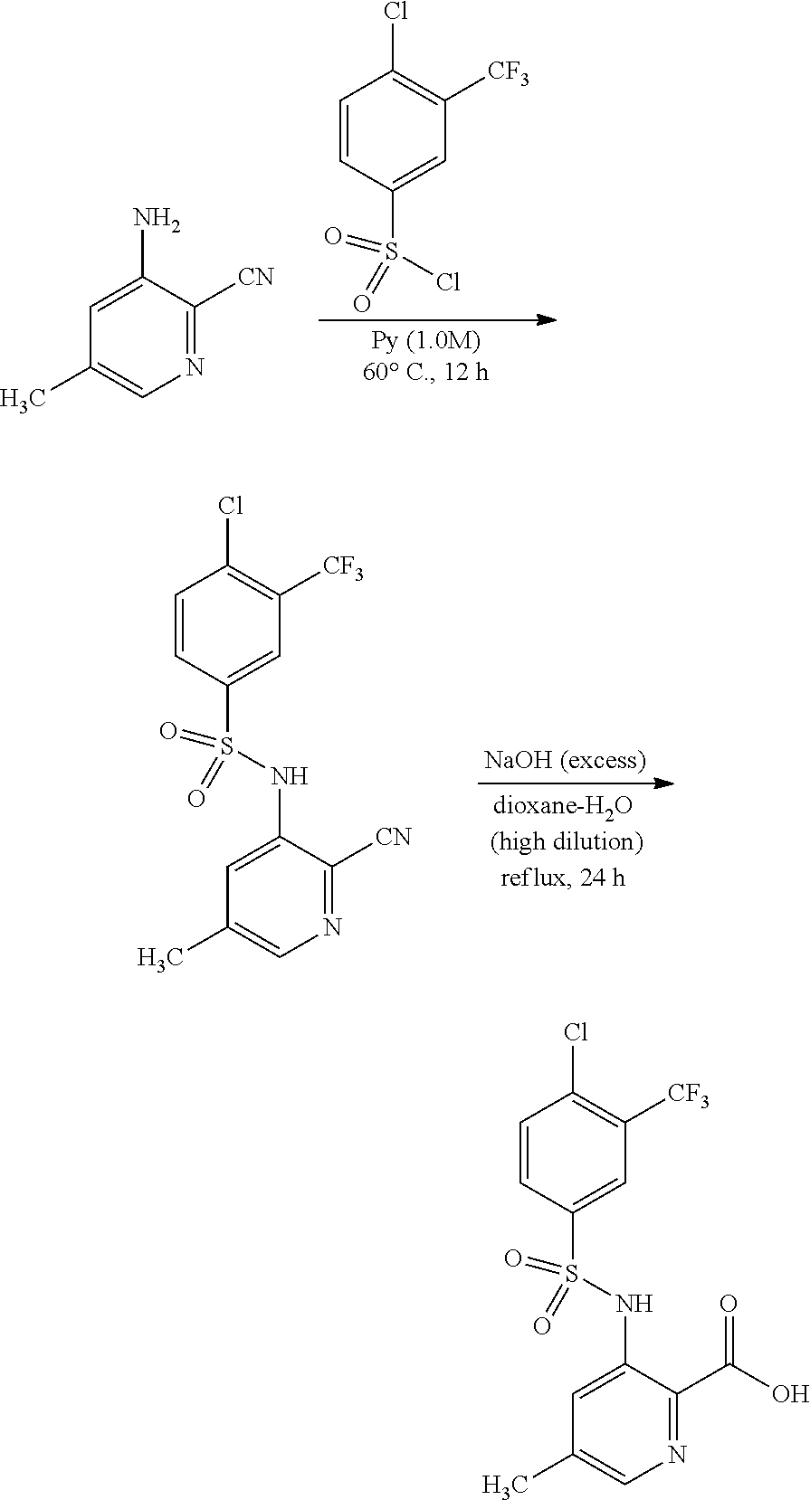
C1=CC(S(=O)(=O)Cl)=CC([CF3])=C1Cl.C1=C(N)C([CN])=NC=C1C.C1=CC(S(=O)(=O)NC2=CC(C)=CN=C2[CN])=CC([CF3])=C1Cl.C1=CC(S(=O)(=O)NC2=CC(C)=CN=C2C(O)=O)=CC([CF3])=C1Cl
